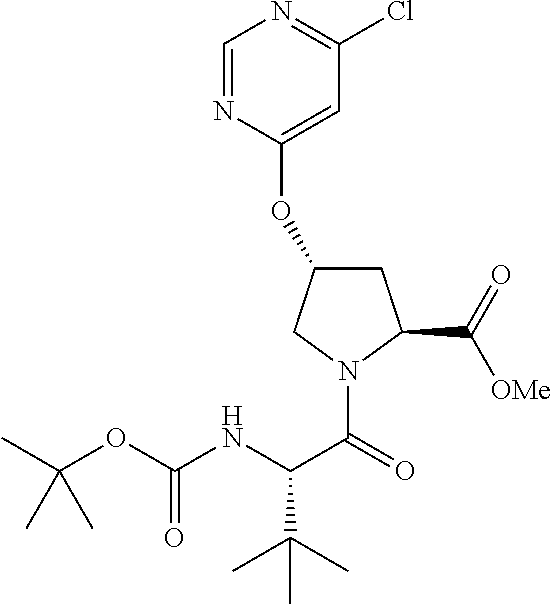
C1=NC(OC2CC(C(=O)[OMe])N(C(C(NC(OC(C)(C)C)=O)C(C)(C)C)=O)C2)=CC(Cl)=N1
